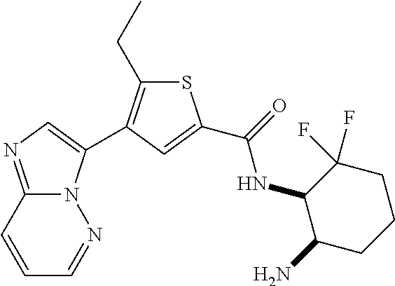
C1=CC2=NC=C(C3=C(CC)SC(C(=O)NC4C(N)CCCC4(F)F)=C3)N2N=C1
